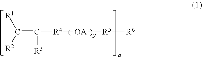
C(=C([R3])[R4][OA][R5][R6])([R2])[R1]
